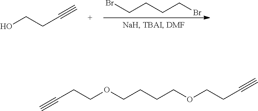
BrCCCCBr.OCCC#C.C(CCOCCCCOCCC#C)#C
